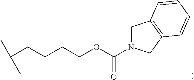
CC(CCCCOC(=O)N1CC2=C(C1)C=CC=C2)C
